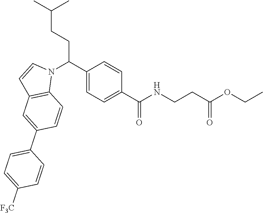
C(CCC(C)C)(C1=CC=C(C(=O)NCCC(OCC)=O)C=C1)N1C=CC2=C1C=CC(C1=CC=C([F3C])C=C1)=C2
